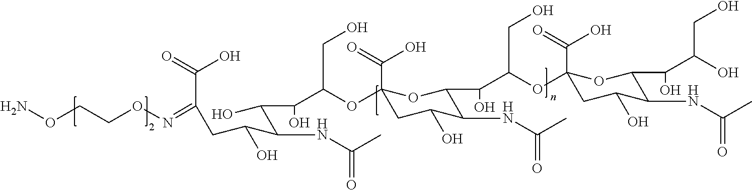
NOCCON=C(C(=O)O)CC(C(NC(C)=O)C(O)C(C(OC1(C(=O)O)CC(O)C(NC(C)=O)C(C(C(OC2(C(O)=O)CC(O)C(NC(C)=O)C(C(C(O)CO)O)O2)CO)O)O1)CO)O)O
